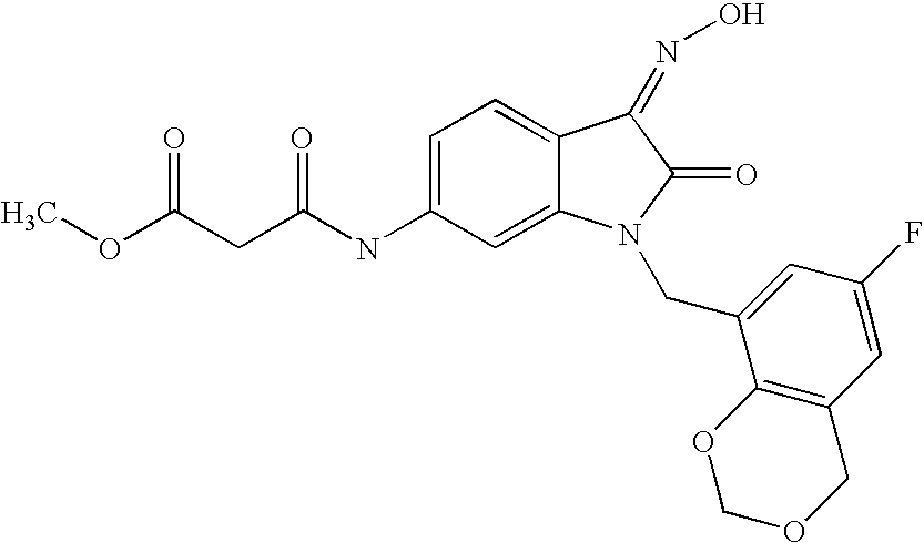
C(C(NC1=CC=C2C(=C1)N(CC1=CC(F)=CC3=C1OCOC3)C(=O)C2=NO)=O)C(OC)=O
